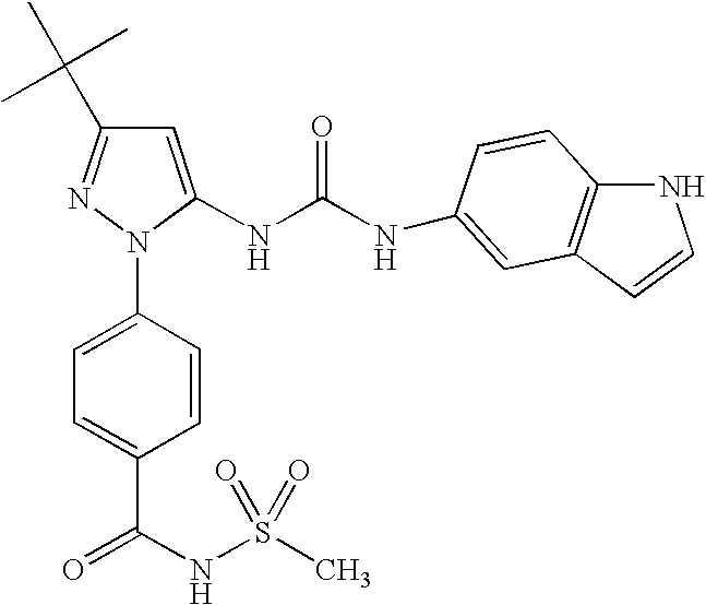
C1=C(NC(NC2=CC3=C(NC=C3)C=C2)=O)N(C2=CC=C(C(NS(C)(=O)=O)=O)C=C2)N=C1C(C)(C)C
